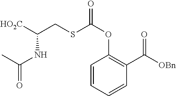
C1=CC=CC(C([OBn])=O)=C1OC(=O)SCC([HO2C])NC(=O)C
